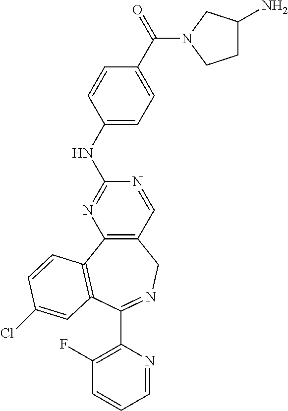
C12=C(C3=C(C(C4=C(F)C=CC=N4)=NC1)C=C(Cl)C=C3)N=C(NC1=CC=C(C(=O)N3CC(N)CC3)C=C1)N=C2
